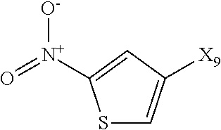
S1C=C([X9])C=C1[N+](=O)[O-]
